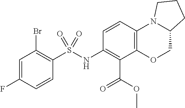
C1=C(F)C=CC(S(NC2=C(C(OC)=O)C3=C(C=C2)N2C(CO3)CCC2)(=O)=O)=C1Br
